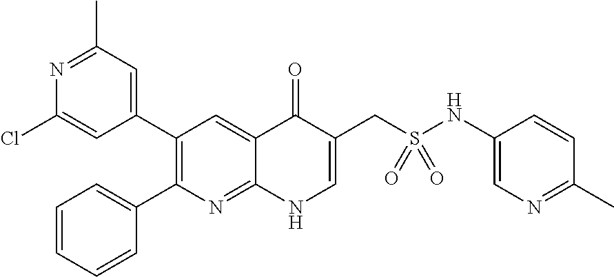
N1=C(C)C=C(C2=C(C3=CC=CC=C3)N=C3C(=C2)C(=O)C(CS(NC2=CN=C(C)C=C2)(=O)=O)=CN3)C=C1Cl
